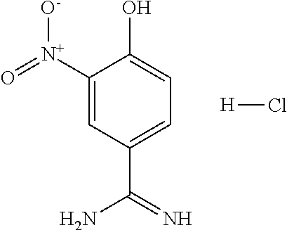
C1([N+](=O)[O-])=CC(C(=N)N)=CC=C1O.[H]Cl
